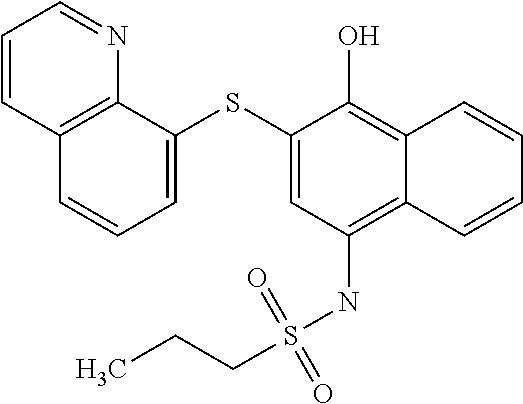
C1=C(SC2=CC(NS(CCC)(=O)=O)=C3C(=C2O)C=CC=C3)C2=C(C=C1)C=CC=N2
